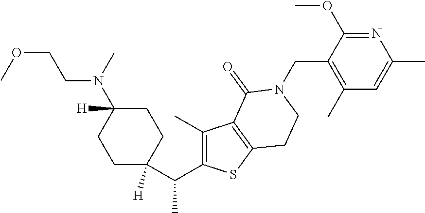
C1(C)=C(C(C)C2([H])CCC(N(CCOC)C)([H])CC2)SC2=C1C(=O)N(CC1=C(C)C=C(C)N=C1OC)CC2
